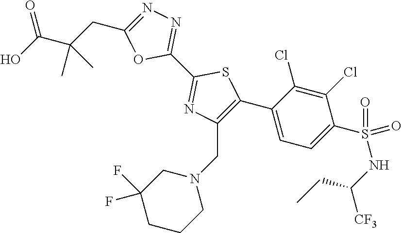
C1(C2=NN=C(CC(C(O)=O)(C)C)O2)=NC(CN2CC(F)(F)CCC2)=C(C2=CC=C(S(NC(CC)[CF3])(=O)=O)C(Cl)=C2Cl)S1
